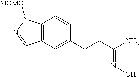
C12=C(C=C(CCC(=NO)N)C=C1)C=NN2[MOMO]
